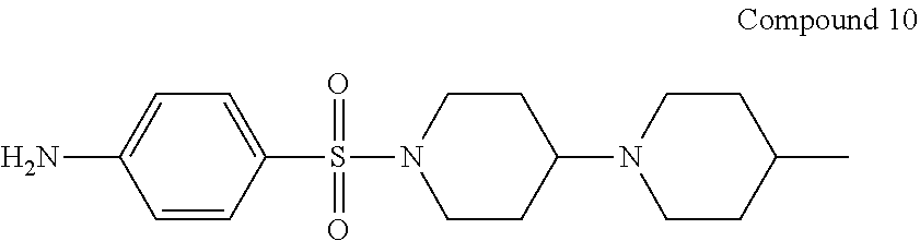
C1=CC(S(N2CCC(N3CCC(C)CC3)CC2)(=O)=O)=CC=C1N
